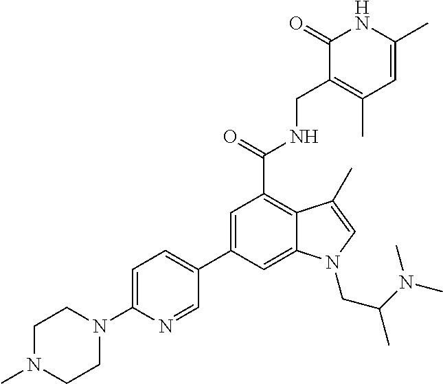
C1(C2=CC(C(NCC3=C(C)C=C(C)NC3=O)=O)=C3C(=C2)N(CC(N(C)C)C)C=C3C)=CC=C(N2CCN(C)CC2)N=C1
